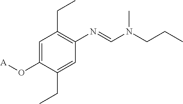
C1=C(O[A])C(CC)=CC(N=CN(CCC)C)=C1CC
